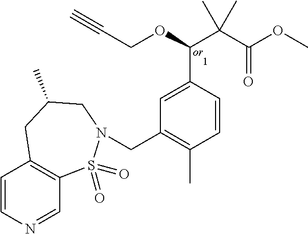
C1=CN=CC2=C1CC(C)CN(CC1=C(C)C=CC(C(OCC#C)C(C(OC)=O)(C)C)=C1)S2(=O)=O
